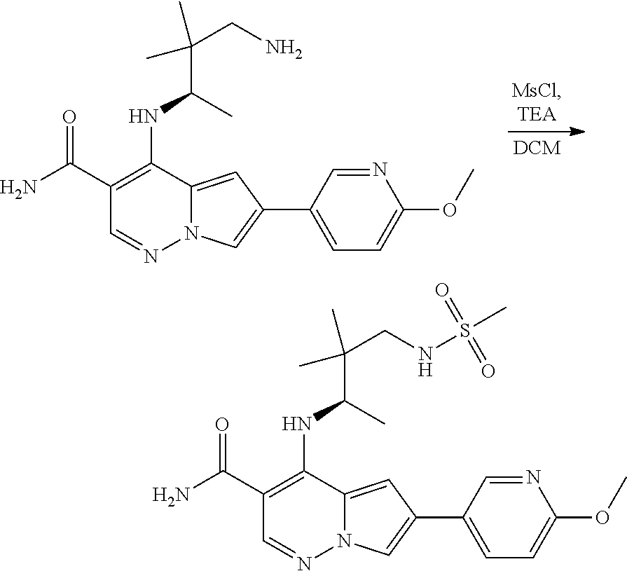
C1(C(=O)N)=C(NC(C(C)(C)CN)C)C2=CC(C3=CC=C(OC)N=C3)=CN2N=C1.C1(C(=O)N)=C(NC(C(C)(C)CNS(C)(=O)=O)C)C2=CC(C3=CC=C(OC)N=C3)=CN2N=C1
